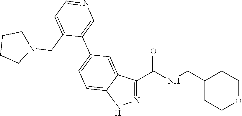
N1=C(C(NCC2CCOCC2)=O)C2=CC(C3=CN=CC=C3CN3CCCC3)=CC=C2N1
